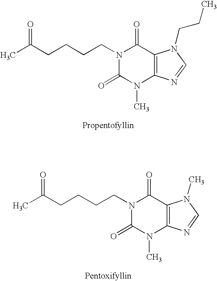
CC(CCCCN1C(=O)N(C)C2=C(C1=O)N(CCC)C=N2)=O.CC(CCCCN1C(=O)N(C)C2=C(C1=O)N(C)C=N2)=O
